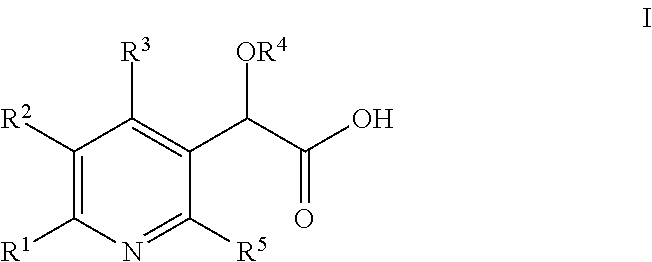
C1([R2])=C([R1])N=C([R5])C(C(C(=O)O)[OR4])=C1[R3]
